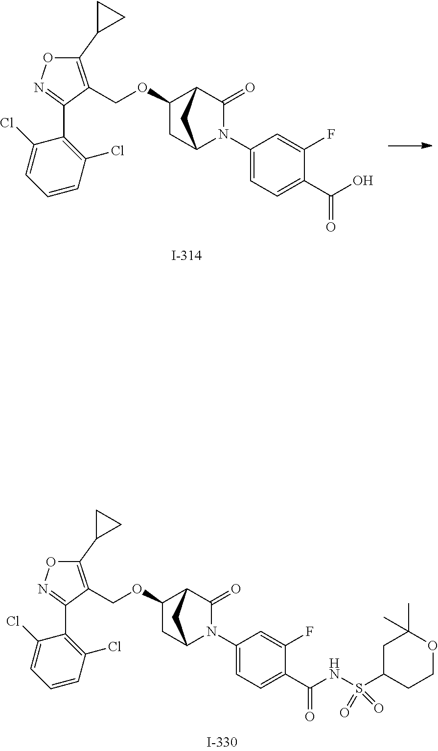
C(OC1CC2N(C3=CC=C(C(=O)O)C(F)=C3)C(=O)C1C2)C1=C(C2CC2)ON=C1C1=C(Cl)C=CC=C1Cl.C(OC1CC2N(C3=CC=C(C(=O)NS(C4CCOC(C)(C)C4)(=O)=O)C(F)=C3)C(=O)C1C2)C1=C(C2CC2)ON=C1C1=C(Cl)C=CC=C1Cl
